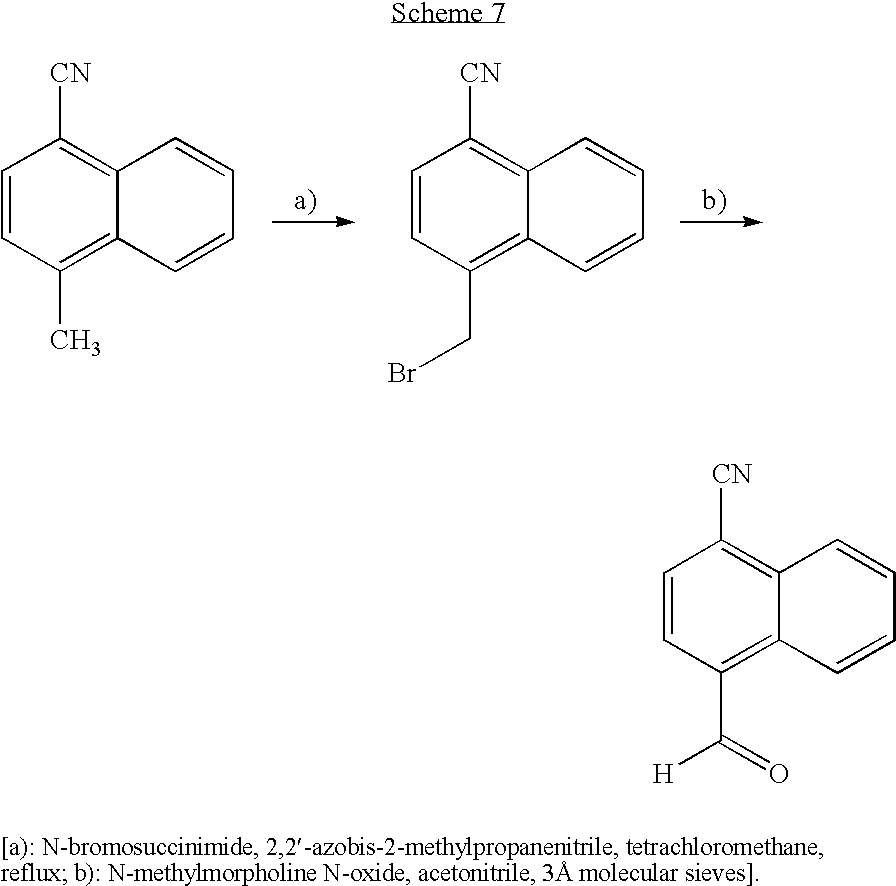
C1=CC(C)=C2C(=C1[CN])C=CC=C2.C1=CC(CBr)=C2C(=C1[CN])C=CC=C2.C1=CC(C([H])=O)=C2C(=C1[CN])C=CC=C2
